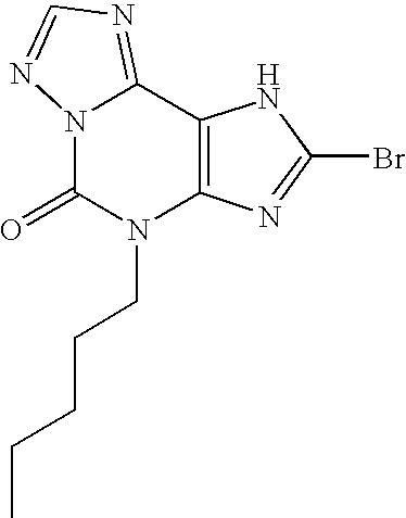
N12C(=O)N(CCCCC)C3=C(C1=NC=N2)NC(Br)=N3
